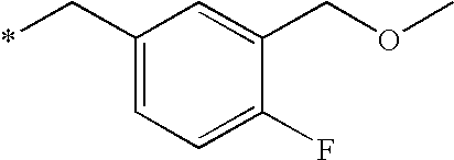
C1(C*)=CC=C(F)C(COC)=C1
